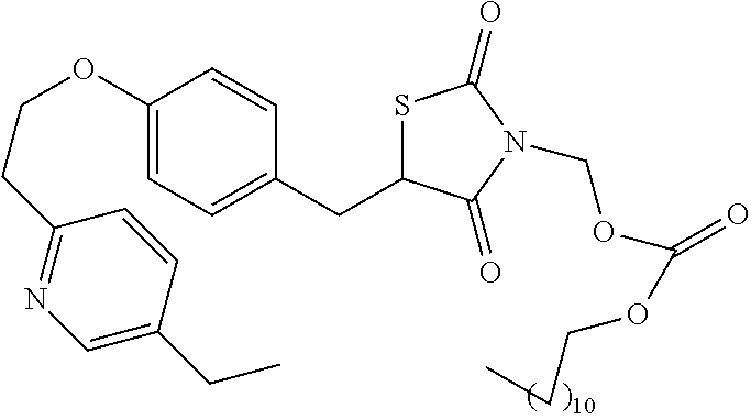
C1(OCCC2=NC=C(CC)C=C2)=CC=C(CC2SC(=O)N(COC(OCCC)=O)C2=O)C=C1
